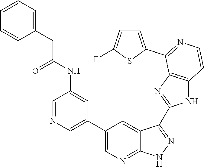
C1=NC=C(C2=CN=C3C(=C2)C(C2=NC4=C(N2)C=CN=C4C2=CC=C(F)S2)=NN3)C=C1NC(CC1=CC=CC=C1)=O
